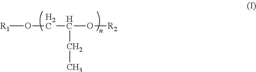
[R1]OCC(CC)O[R2]
